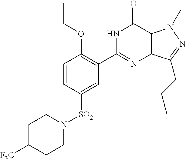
N1C(C2=C(OCC)C=CC([SO2]N3CCC([F3C])CC3)=C2)=NC2=C(C1=O)N(C)N=C2CCC
